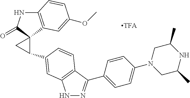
C1C(C2=CC3=C(C(C4=CC=C(N5CC(C)NC(C)C5)C=C4)=NN3)C=C2)C12C(=O)NC1=C2C=C(OC)C=C1
